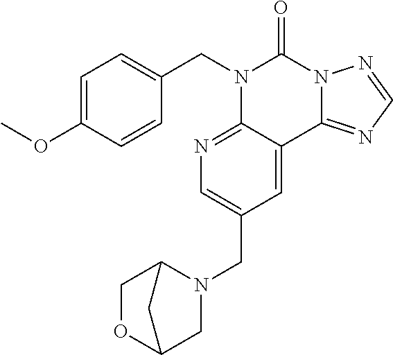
C1=C(OC)C=CC(CN2C3=NC=C(CN4C5COC(C4)C5)C=C3C3=NC=NN3C2=O)=C1
